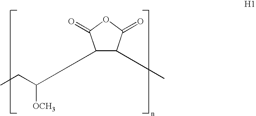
C1(C)C(=O)OC(=O)C1C(CC)[OCH3]
